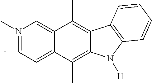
N1(C)=CC=C2C(=C1)C(C)=C1C(=C2C)N([H])C2=C1C=CC=C2.I
